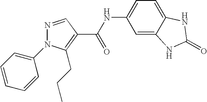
C1(N2N=CC(C(NC3=CC=C4C(=C3)NC(=O)N4)=O)=C2CCC)=CC=CC=C1
